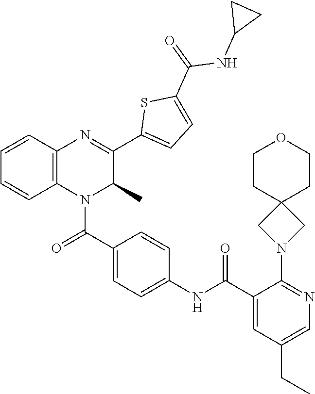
C1=C(C(NC2=CC=C(C(=O)N3C4=C(C=CC=C4)N=C(C4=CC=C(C(=O)NC5CC5)S4)C3C)C=C2)=O)C(N2CC3(C2)CCOCC3)=NC=C1CC
